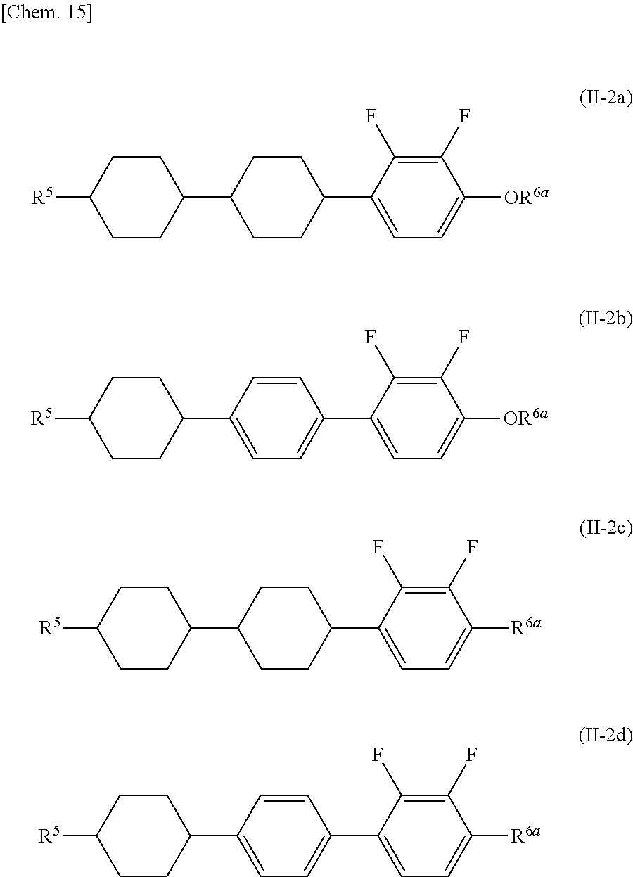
C1(C2=CC=C([OR6a])C(F)=C2F)CCC(C2CCC([R5])CC2)CC1.C1(C2=CC=C([OR6a])C(F)=C2F)=CC=C(C2CCC([R5])CC2)C=C1.C1(C2=CC=C([R6a])C(F)=C2F)CCC(C2CCC([R5])CC2)CC1.C1(C2=CC=C([R6a])C(F)=C2F)=CC=C(C2CCC([R5])CC2)C=C1
